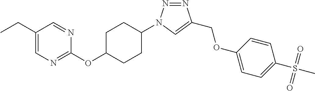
C1(CC)=CN=C(OC2CCC(N3N=NC(COC4=CC=C(S(C)(=O)=O)C=C4)=C3)CC2)N=C1
